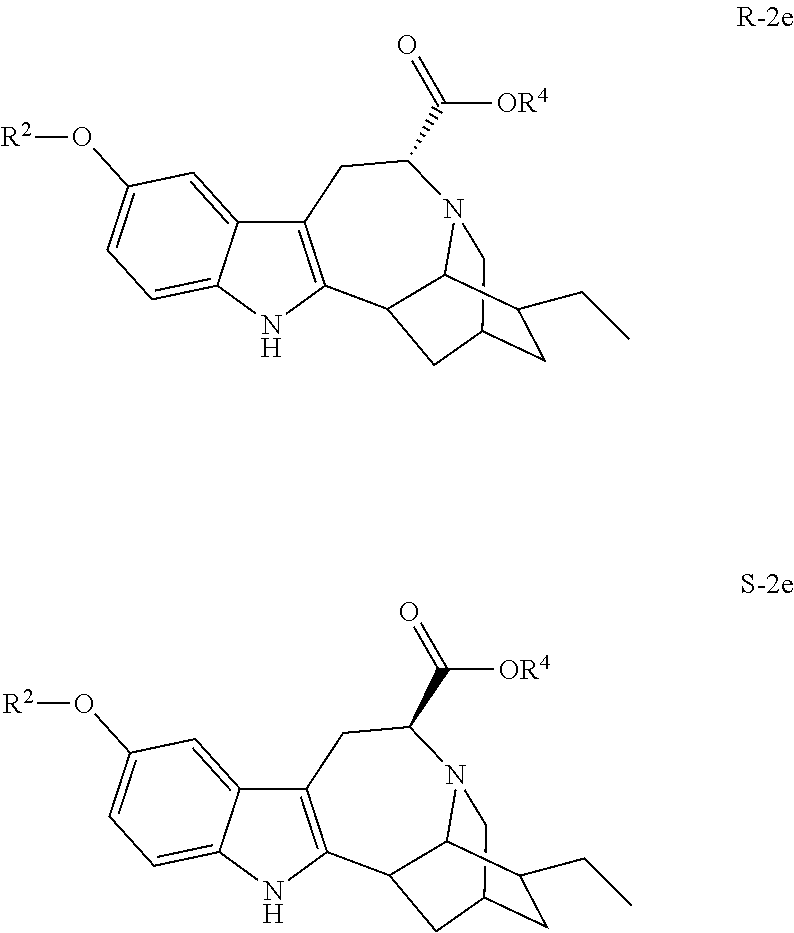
C12=CC(O[R2])=CC=C1NC1=C2CC(C([OR4])=O)N2CC3CC(CC)C2C1C3.C12=CC(O[R2])=CC=C1NC1=C2CC(C([OR4])=O)N2CC3CC(CC)C2C1C3
